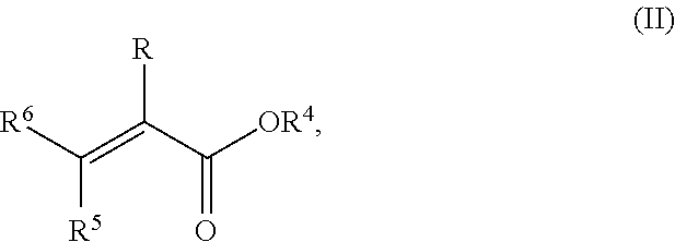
[R]C(C([OR4])=O)=C([R6])[R5]
